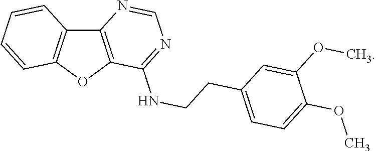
C12=C(OC3=C1C=CC=C3)C(NCCC1=CC=C(OC)C(OC)=C1)=NC=N2
